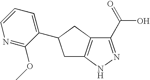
C1(C(=O)O)=NNC2=C1CC(C1=CC=CN=C1OC)C2
